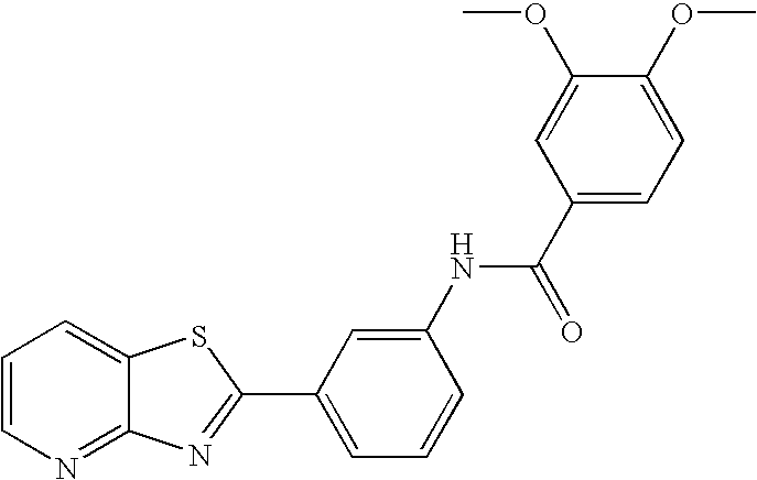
C1=CN=C2C(=C1)SC(C1=CC=CC(NC(C3=CC=C(OC)C(OC)=C3)=O)=C1)=N2
